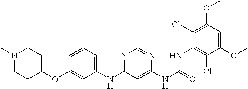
CN1CCC(OC2=CC(NC3=NC=NC(NC(=O)NC4=C(Cl)C(OC)=CC(OC)=C4Cl)=C3)=CC=C2)CC1
